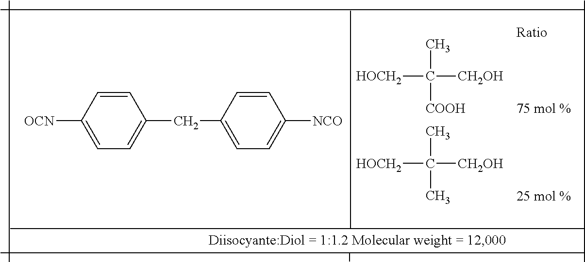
CC([HOCH2])([CH2OH])[COOH].CC([HOCH2])([CH2OH])C.C1([OCN])=CC=C(CC2=CC=C([NCO])C=C2)C=C1
